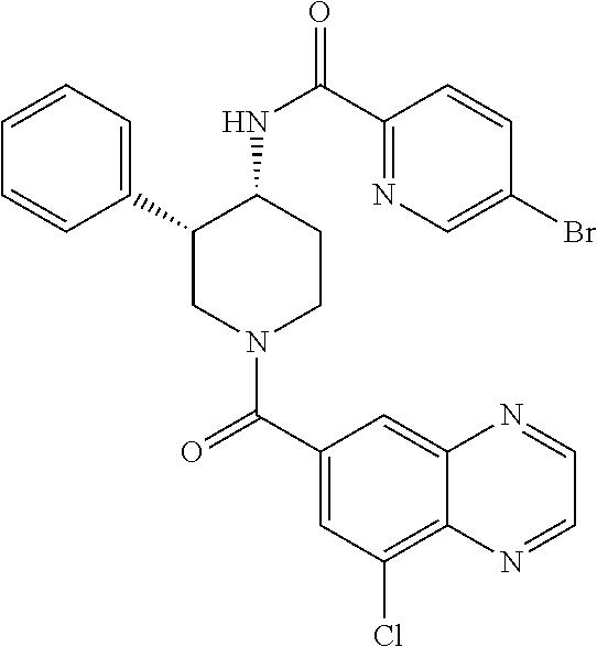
C1=CC=C(C2CN(C(C3=CC(Cl)=C4C(=C3)N=CC=N4)=O)CCC2NC(=O)C2=NC=C(Br)C=C2)C=C1
